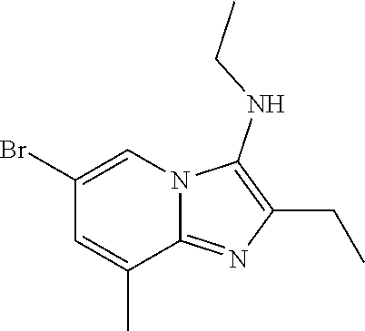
BrC1=CN2C(=NC(CC)=C2NCC)C(C)=C1
